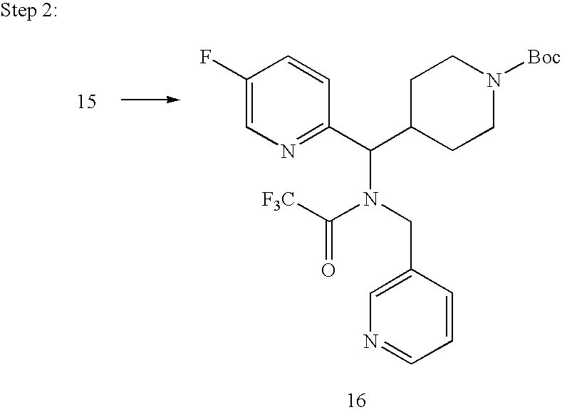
C1C(C(C2=NC=C(F)C=C2)N(CC2=CN=CC=C2)C([F3C])=O)CCN([Boc])C1
